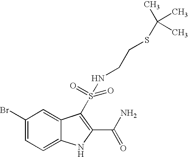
C1(Br)=CC=C2C(=C1)C(S(=O)(NCCSC(C)(C)C)=O)=C(C(N)=O)N2
